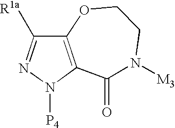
C12=C(N([P4])N=C1[R1a])C(=O)N([M3])CCO2
